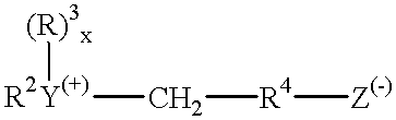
[R2Y(+)](C[R4][Z(-)])[(R)3x]
